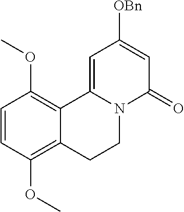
C1=CC(OC)=C2C(=C1OC)C1=CC([OBn])=CC(=O)N1CC2
